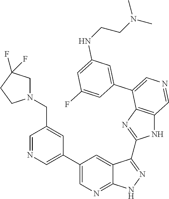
C1=C(C2=CN=CC3=C2N=C(C2=NNC4=NC=C(C5=CN=CC(CN6CC(F)(F)CC6)=C5)C=C42)N3)C=C(F)C=C1NCCN(C)C
